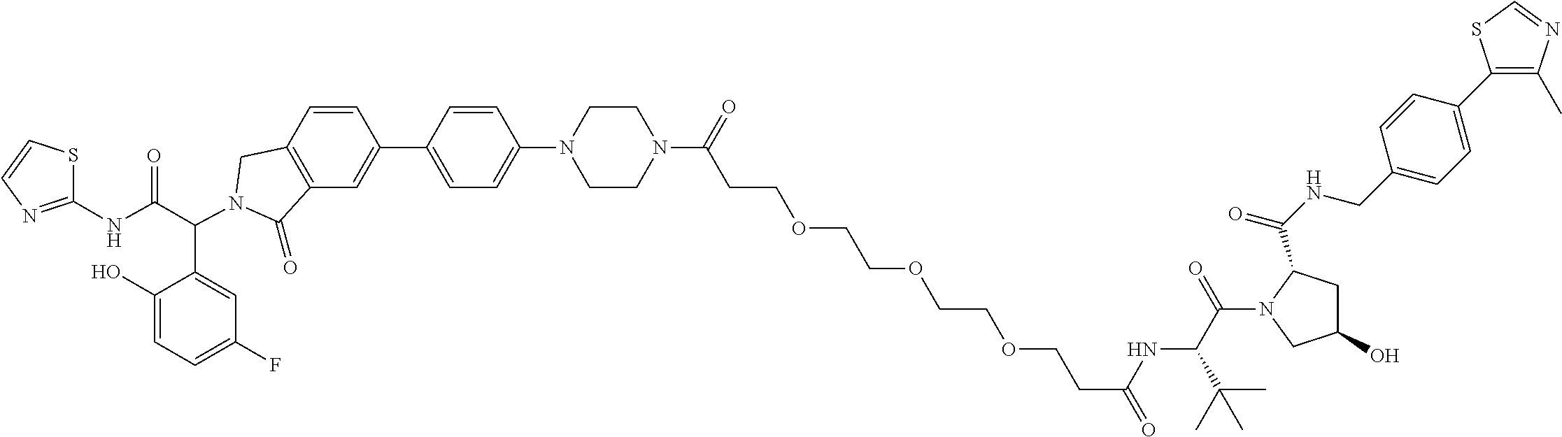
C1(C2=CC3=C(C=C2)CN(C(C2=CC(F)=CC=C2O)C(NC2=NC=CS2)=O)C3=O)=CC=C(N2CCN(C(CCOCCOCCOCCC(=O)NC(C(=O)N3CC(O)CC3C(NCC3=CC=C(C4=C(C)N=CS4)C=C3)=O)C(C)(C)C)=O)CC2)C=C1
